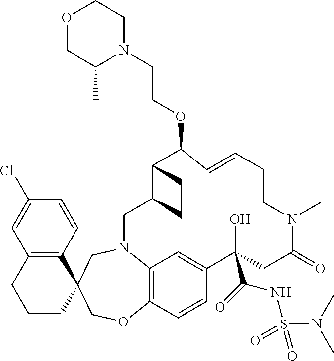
C12=C3N(CC4(CO1)C1=C(CCC4)C=C(Cl)C=C1)CC1C(C(OCCN4CCOCC4C)C=CCCN(C)C(=O)CC(O)(C(=O)NS(N(C)C)(=O)=O)C(=C3)C=C2)CC1
